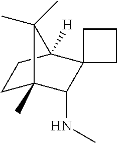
C1C2(C)C(NC)C3(C([H])(C1)C2(C)C)CCC3
